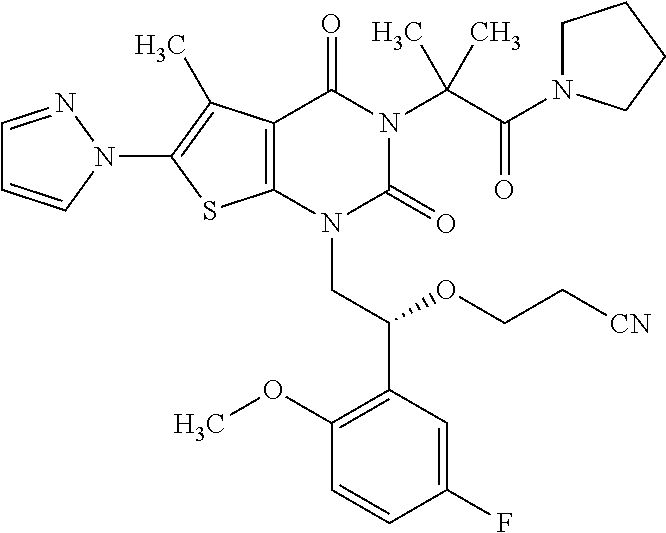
C12=C(C(C)=C(N3C=CC=N3)S1)C(=O)N(C(C(=O)N1CCCC1)(C)C)C(=O)N2CC(C1=C(OC)C=CC(F)=C1)OCC[CN]
